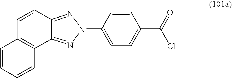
C1(N2N=C3C(=N2)C2=C(C=C3)C=CC=C2)=CC=C(C(=O)Cl)C=C1
